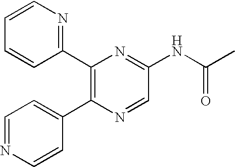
C1=NC=CC(C2=C(C3=NC=CC=C3)N=C(NC(C)=O)C=N2)=C1
